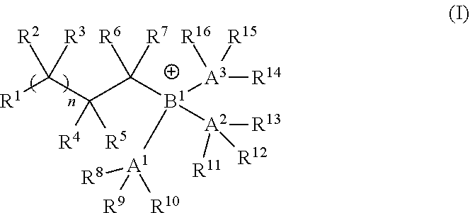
[R1]C(C(C([B1]([A3]([R14])([R16])[R15])([A1]([R10])([R9])[R8])[A2]([R13])([R12])[R11])([R6])[R7])([R4])[R5])([R2])[R3]
